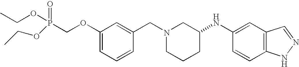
C1(OCP(=O)(OCC)OCC)=CC=CC(CN2CCCC(NC3=CC4=C(C=C3)NN=C4)C2)=C1
